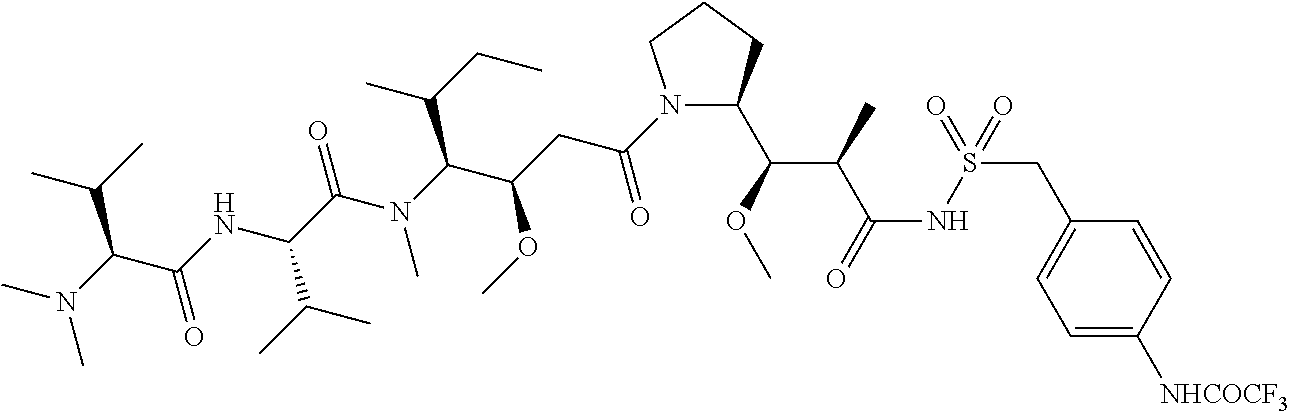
C(C1=CC=C([NHCOCF3])C=C1)S(=O)(=O)NC(=O)C(C(C1N(C(CC(C(N(C(C(NC(C(N(C)C)C(C)C)=O)C(C)C)=O)C)C(CC)C)OC)=O)CCC1)OC)C
